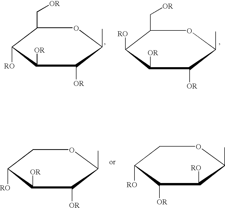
C1(C[OR])C([RO])C([OR])C([OR])C(C)O1.C1(C[OR])C([RO])C([OR])C([OR])C(C)O1.C1C([RO])C([OR])C([OR])C(C)O1.C1C([RO])C([OR])C([RO])C(C)O1
